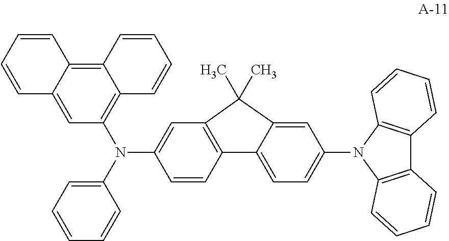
C12=C(N(C3=CC=C4C(=C3)C(C)(C)C3=C4C=CC(N(C4=C5C(=C6C(=C4)C=CC=C6)C=CC=C5)C4=CC=CC=C4)=C3)C3=C1C=CC=C3)C=CC=C2
